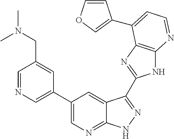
C1=NC=C(C2=CN=C3C(=C2)C(C2=NC4=C(N2)N=CC=C4C2=COC=C2)=NN3)C=C1CN(C)C
